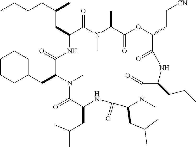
C(CC1NC(=O)C(CC2CCCCC2)N(C)C(=O)C(CC(C)C)NC(=O)C(CC(C)C)N(C)C(=O)C(CCC)NC(=O)C(CC[CN])OC(=O)C(C)N(C)C1=O)(CCCC)C
